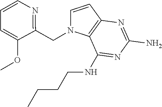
C1=CC2=C(N1CC1=NC=CC=C1OC)C(NCCCC)=NC(N)=N2
